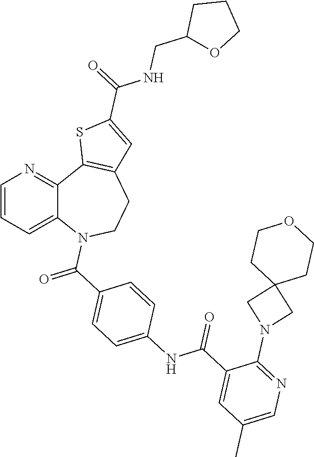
C1=CC=C2C(=N1)C1=C(CCN2C(C2=CC=C(NC(C3=CC(C)=CN=C3N3CC4(C3)CCOCC4)=O)C=C2)=O)C=C(C(NCC2OCCC2)=O)S1
